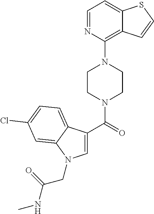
C1=C(C(=O)N2CCN(C3=C4C(=CC=N3)SC=C4)CC2)C2=CC=C(Cl)C=C2N1CC(NC)=O
